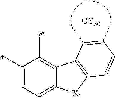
C1(C)=CC=C2C(=C1C)C1=C([X1]2)C=CC(C)=C1C.[CY30]
